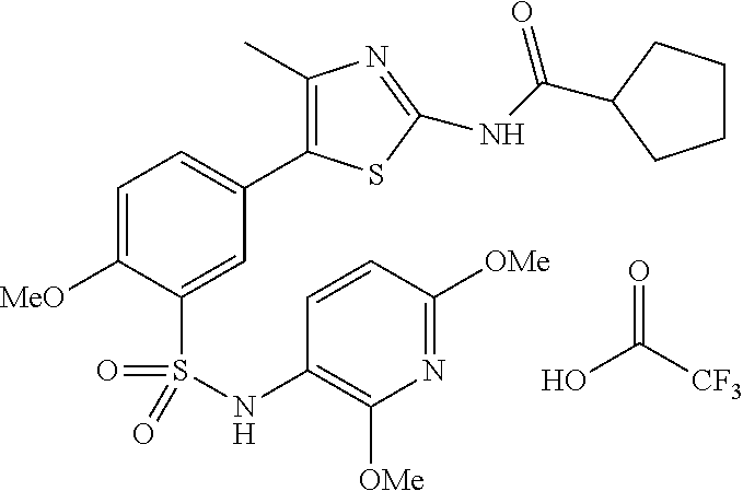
OC(=O)[CF3].C1=C([MeO])C(S(=O)(=O)NC2=C([OMe])N=C([OMe])C=C2)=CC(C2=C(C)N=C(NC(C3CCCC3)=O)S2)=C1
